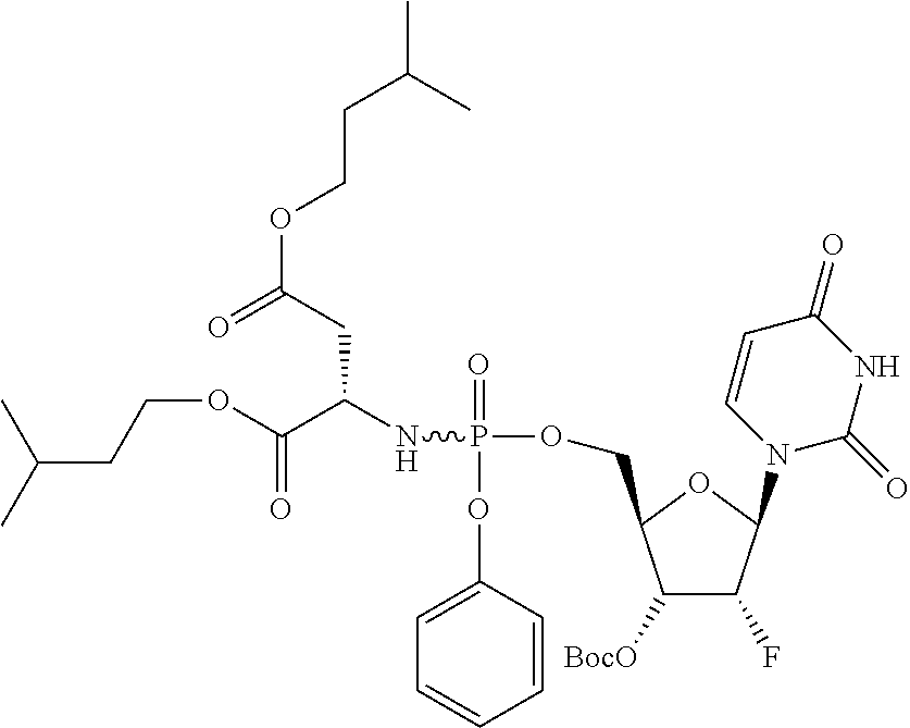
C(COC(=O)CC(NP(=O)(OC1=CC=CC=C1)OCC1C([BocO])C(F)C(N2C(=O)NC(=O)C=C2)O1)C(OCCC(C)C)=O)C(C)C
